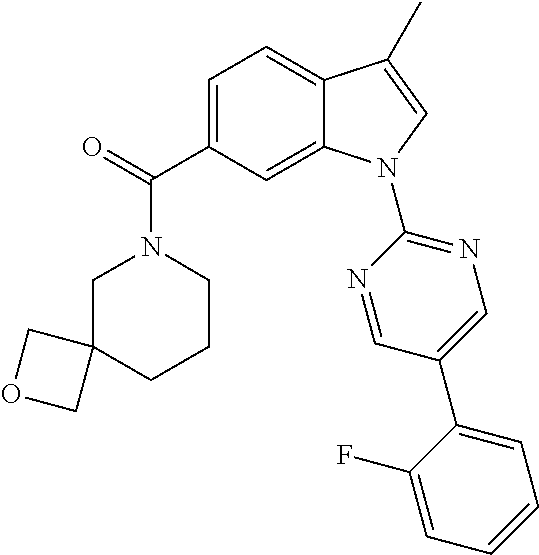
O=C(C1=CC=C2C(=C1)N(C1=NC=C(C3=CC=CC=C3F)C=N1)C=C2C)N1CC2(CCC1)COC2
